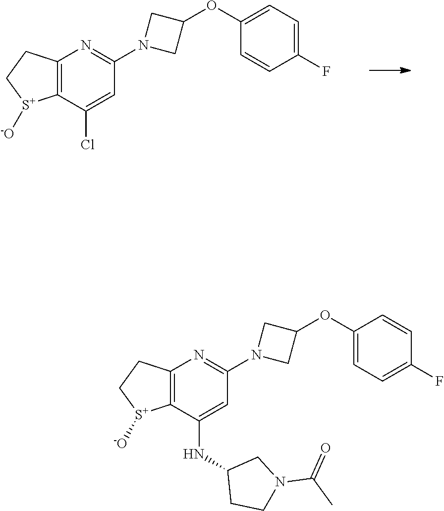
C12=C(C(Cl)=CC(N3CC(OC4=CC=C(F)C=C4)C3)=N1)[S+]([-O])CC2.C12=C(C(NC3CCN(C(=O)C)C3)=CC(N3CC(OC4=CC=C(F)C=C4)C3)=N1)[S+]([-O])CC2
